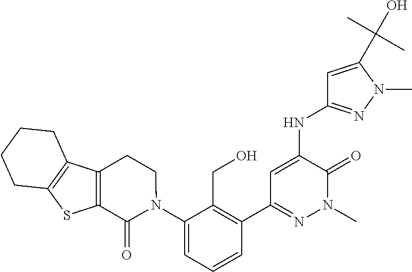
C1(NC2=NN(C)C(C(O)(C)C)=C2)=CC(C2=C(CO)C(N3CCC4=C(C3=O)SC3=C4CCCC3)=CC=C2)=NN(C)C1=O
